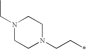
N1(CC)CCN(CC*)CC1
